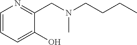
C1=CC=C(O)C(CN(CCCC)C)=N1
